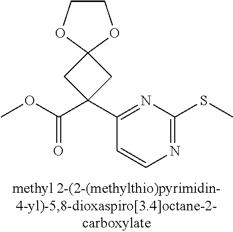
N1=C(SC)N=C(C2(C(OC)=O)CC3(C2)OCCO3)C=C1
